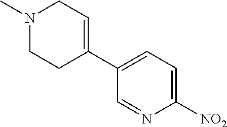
C1([NO2])=CC=C(C2=CCN(C)CC2)C=N1
